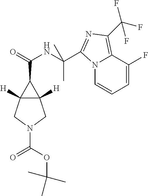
N12C=CC=C(F)C1=C(C(F)(F)F)N=C2C(NC(=O)C1C2([H])C1([H])CN(C(OC(C)(C)C)=O)C2)(C)C
